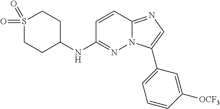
C1CC(NC2=NN3C(=NC=C3C3=CC=CC([OCF3])=C3)C=C2)CCS1(=O)=O
